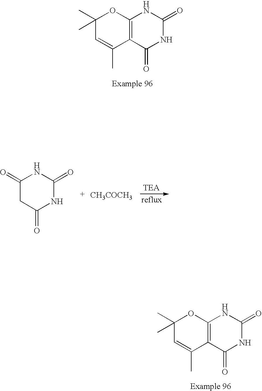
C1(C)(C)C=C(C)C2=C(O1)NC(=O)NC2=O.C1(C)(C)C=C(C)C2=C(O1)NC(=O)NC2=O.C1C(=O)NC(=O)NC1=O.[CH3COCH3]
